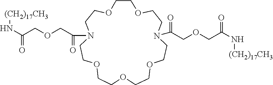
N1(C(COCC(N[(CH2)17CH3])=O)=O)CCOCCOCCN(C(COCC(N[(CH2)17CH3])=O)=O)CCOCCOCCOCC1
